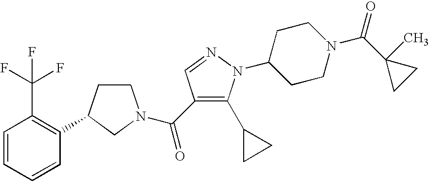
C1CC(C2=C(C(F)(F)F)C=CC=C2)CN1C(=O)C1=C(C2CC2)N(C2CCN(C(=O)C3(C)CC3)CC2)N=C1
